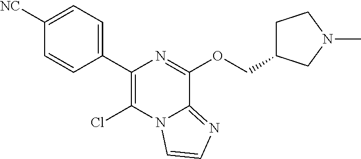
ClC1=C(C2=CC=C([NC])C=C2)N=C(OCC2CCN(C)C2)C2=NC=CN12
